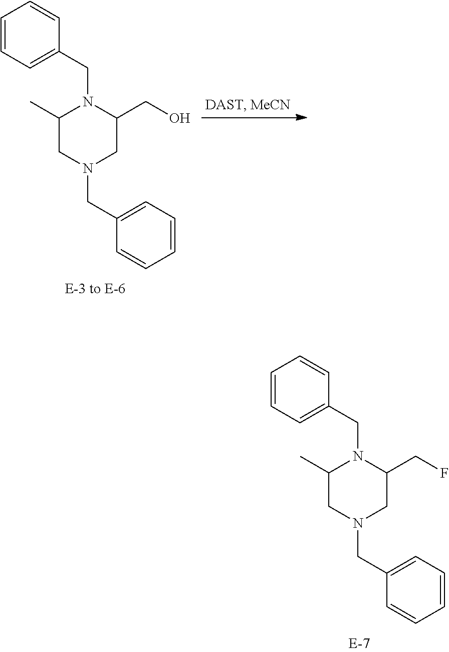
C1=CC=C(CN2C(C)CN(CC3=CC=CC=C3)CC2CF)C=C1.C1=CC=C(CN2C(C)CN(CC3=CC=CC=C3)CC2CO)C=C1
